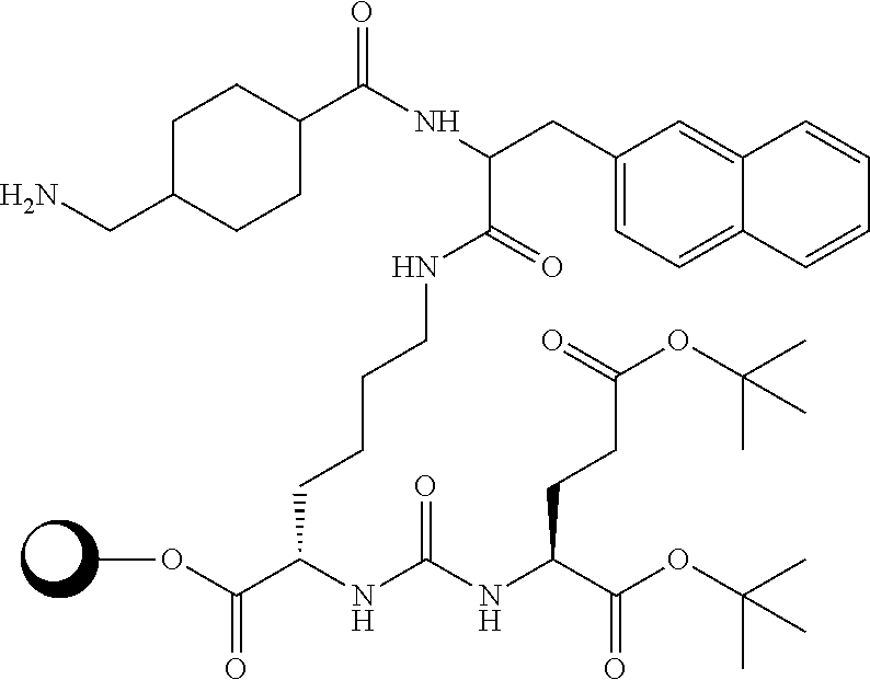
C(CCC(NC(NC(C(OC(C)(C)C)=O)CCC(OC(C)(C)C)=O)=O)C(OC)=O)CNC(=O)C(NC(C1CCC(CN)CC1)=O)CC1=CC=C2C(=C1)C=CC=C2
